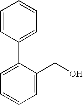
C1(C2=CC=CC=C2CO)=CC=CC=C1
